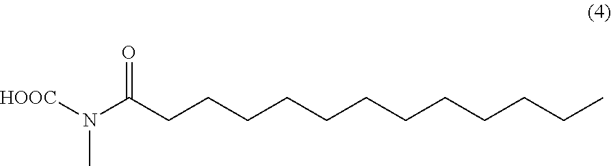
CN([HOOC])C(CCCCCCCCCCCC)=O
